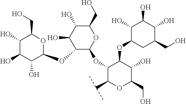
C1(O)C(O)C(O)C(OC2C(OC3C(C(C)C)OC(CO)C(O)C3OC3CC(CO)C(O)C(O)C3O)OC(CO)C(O)C2O)OC1CO
